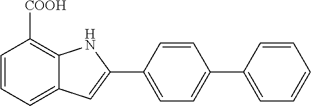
C1=CC=C2C(=C1[COOH])NC(C1=CC=C(C3=CC=CC=C3)C=C1)=C2
